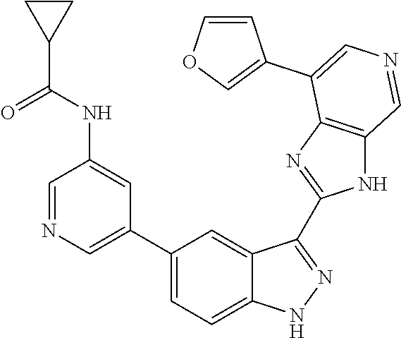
C1(C2=CN=CC(NC(C3CC3)=O)=C2)=CC=C2C(=C1)C(C1=NC3=C(N1)C=NC=C3C1=COC=C1)=NN2
